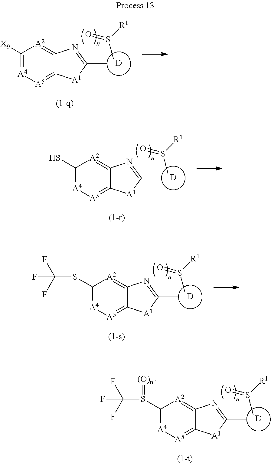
C1([X9])=[A4][A5]=C2C(=[A2]1)N=C(C)[A1]2.[D].CS([R1])=O.C1(S)=[A4][A5]=C2C(=[A2]1)N=C(C)[A1]2.[D].CS([R1])=O.C1(SC(F)(F)F)=[A4][A5]=C2C(=[A2]1)N=C(C)[A1]2.[D].CS([R1])=O.C1(S(C(F)(F)F)=[(O)n])=[A4][A5]=C2C(=[A2]1)N=C(C)[A1]2.[D].CS([R1])=O
